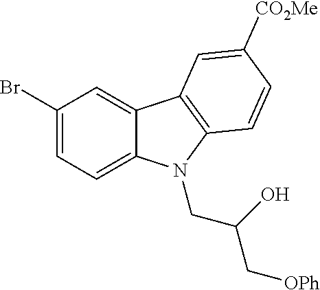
C1(Br)=CC=C2C(=C1)C1=C(N2CC(O)C[OPh])C=CC([CO2Me])=C1
